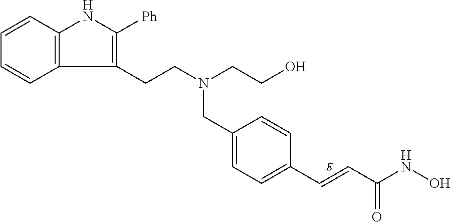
C1=CC2=C(C=C1)C(CCN(CCO)CC1=CC=C(C=CC(NO)=O)C=C1)=C([Ph])N2
